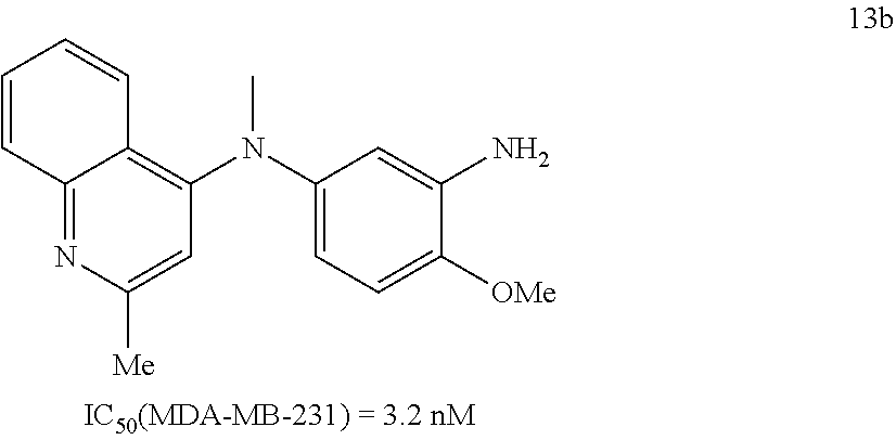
C12=NC([Me])=CC(N(C3=CC=C([OMe])C(N)=C3)C)=C1C=CC=C2
